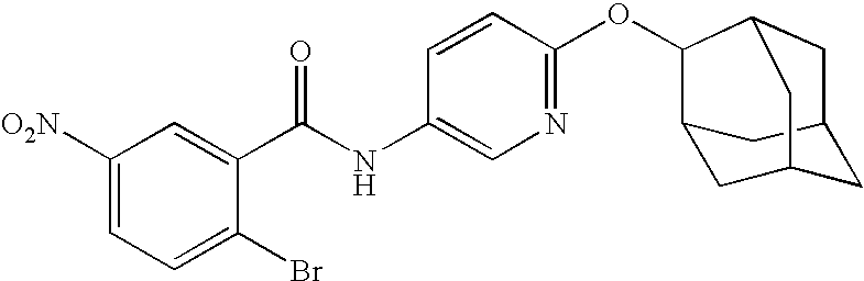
C1([O2N])=CC=C(Br)C(C(NC2=CN=C(OC3C4CC5CC(CC3C5)C4)C=C2)=O)=C1
